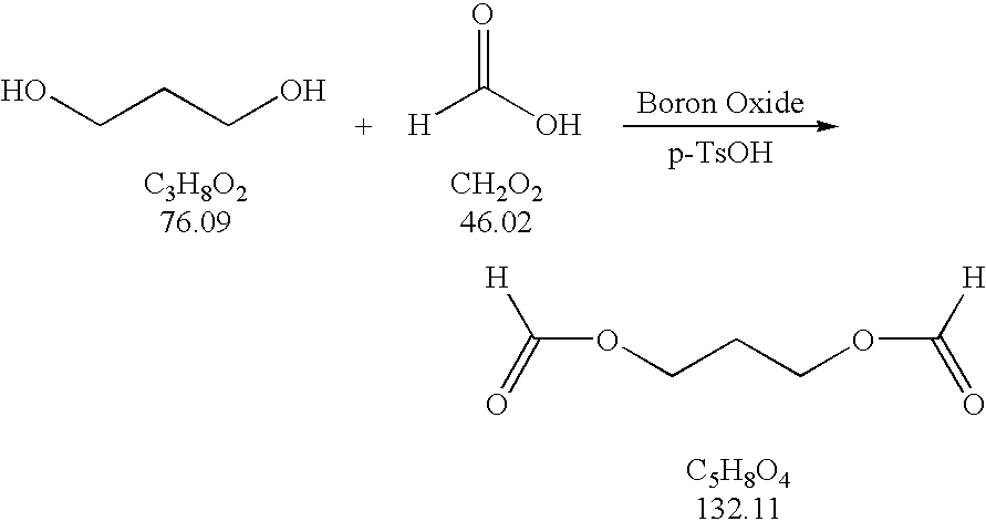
OCCCO.[H]C(O)=O.O(CCCOC(=O)[H])C([H])=O
